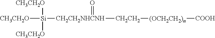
[Si]([CH3CH2O])([CH3CH2O])([CH3CH2O])[CH2CH2NHCNH](=O)[CH2CH2][(OCH2CH2)n][COOH]
